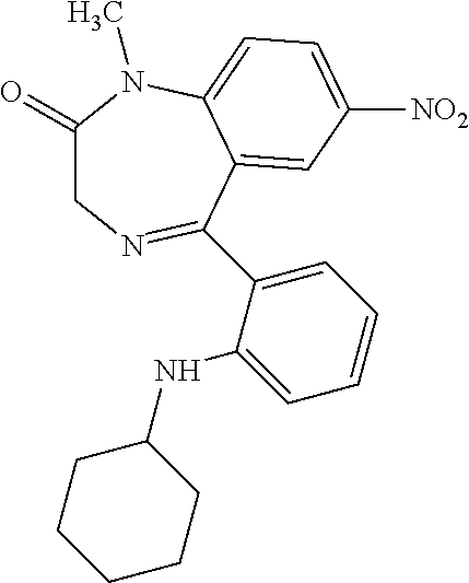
C1(=O)CN=C(C2=CC=CC=C2NC2CCCCC2)C2=CC([NO2])=CC=C2N1C
